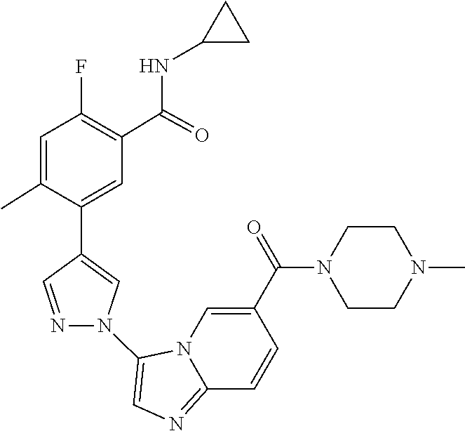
N12C(=NC=C1N1C=C(C3=CC(C(NC4CC4)=O)=C(F)C=C3C)C=N1)C=CC(C(=O)N1CCN(C)CC1)=C2
